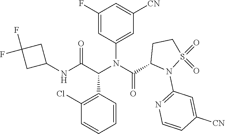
C1=C(F)C=C([CN])C=C1N(C(=O)C1CCS(=O)(=O)N1C1=NC=CC([CN])=C1)C(C1=C(Cl)C=CC=C1)C(=O)NC1CC(F)(F)C1
